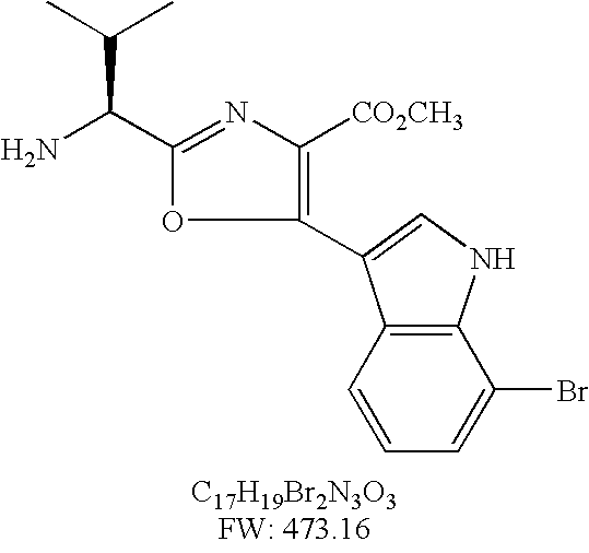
C12=C(C=CC=C1Br)C(C1=C([CO2CH3])N=C(C(N)C(C)C)O1)=CN2
